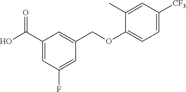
C1(C(O)=O)=CC(F)=CC(COC2=CC=C([CF3])C=C2C)=C1
